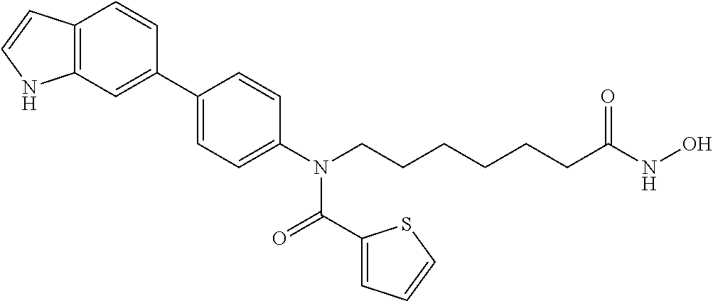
C12=C(C=C(C3=CC=C(N(CCCCCCC(NO)=O)C(C4=CC=CS4)=O)C=C3)C=C1)NC=C2
